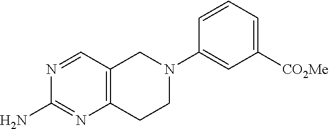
C12=C(CCN(C3=CC([CO2Me])=CC=C3)C1)N=C(N)N=C2
